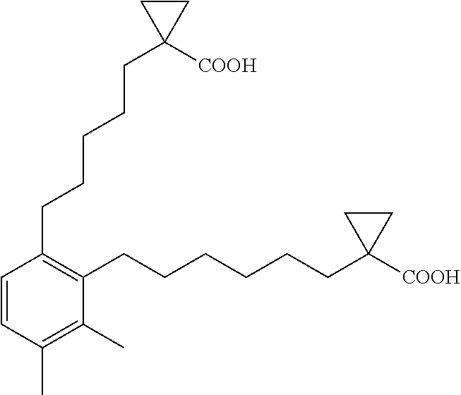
C1=CC(C)=C(C)C(CCCCCCC2([COOH])CC2)=C1CCCCCC1([COOH])CC1
